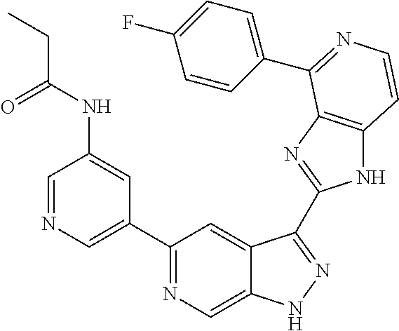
C1=NC=C(C2=NC=C3C(=C2)C(C2=NC4=C(N2)C=CN=C4C2=CC=C(F)C=C2)=NN3)C=C1NC(CC)=O
